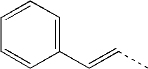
C1=CC=C(C=CC)C=C1
